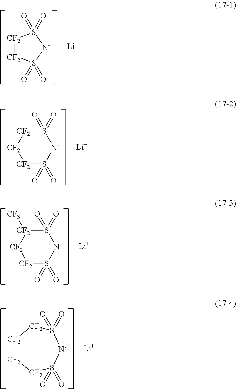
[CF2]1[CF2]S(=O)(=O)[N-]S1(=O)=O.[Li].[N-]1S(=O)(=O)[CF2][CF2][CF2]S1(=O)=O.[Li].[N-]1S(=O)(=O)[CF2]([CF3])[CF2][CF2]S1(=O)=O.[Li].[CF2]1[CF2][CF2]S(=O)(=O)[N-]S(=O)(=O)[CF2]1.[Li]
